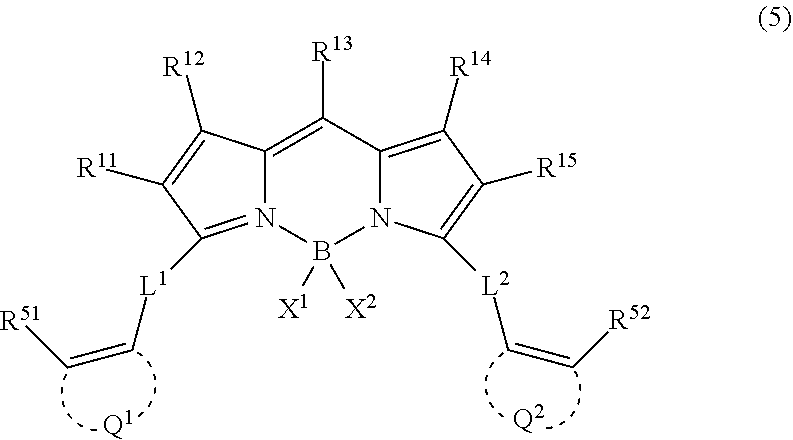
C12=C([R13])C3=C([R14])C([R15])=C([L2]C=C[R52])N3B([X1])([X2])N1=C([L1]C=C[R51])C([R11])=C2[R12].[Q2].[Q1]
